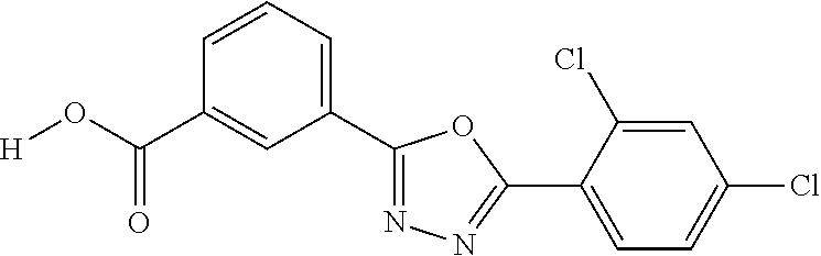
[H]OC(C1=CC(C2=NN=C(C3=CC=C(Cl)C=C3Cl)O2)=CC=C1)=O
